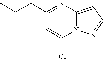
C1(CCC)=NC2=CC=NN2C(Cl)=C1
